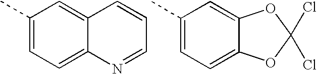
C1(C)=CC=C2C(=C1)C=CC=N2.C1(C)=CC=C2C(=C1)OC(Cl)(Cl)O2
